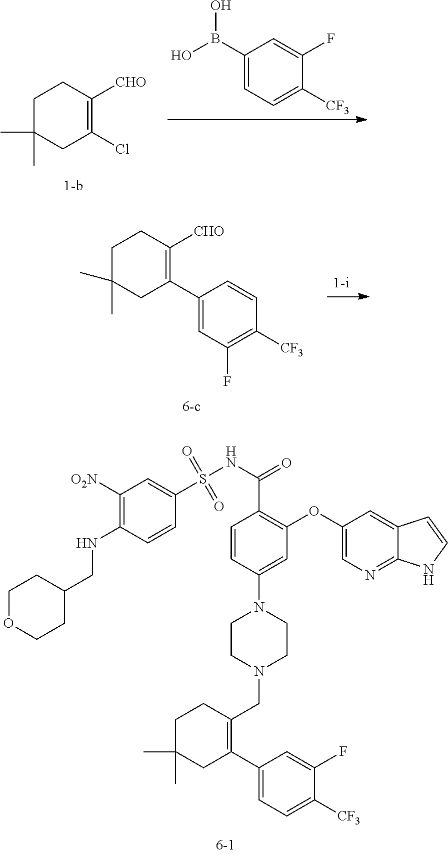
C1C(C)(C)CC(Cl)=C([CHO])C1.C1(B(O)O)=CC=C([CF3])C(F)=C1.C1C(C)(C)CC(C2=CC(F)=C([CF3])C=C2)=C([CHO])C1.C1=CC(N2CCN(CC3=C(C4=CC=C([CF3])C(F)=C4)CC(C)(C)CC3)CC2)=CC(OC2=CN=C3C(=C2)C=CN3)=C1C(NS(C1=CC([O2N])=C(NCC2CCOCC2)C=C1)(=O)=O)=O
